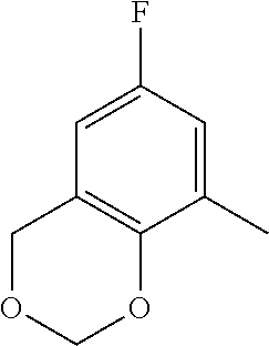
C1OCOC2=C1C=C(F)C=C2C
